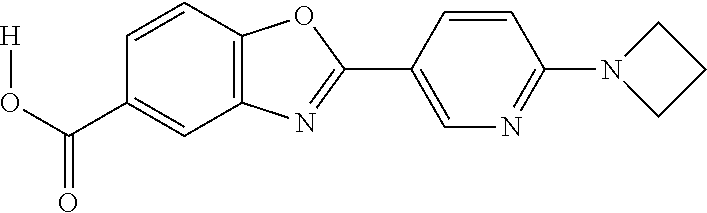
C1(C(O[H])=O)=CC2=C(C=C1)OC(C1=CN=C(N3CCC3)C=C1)=N2
